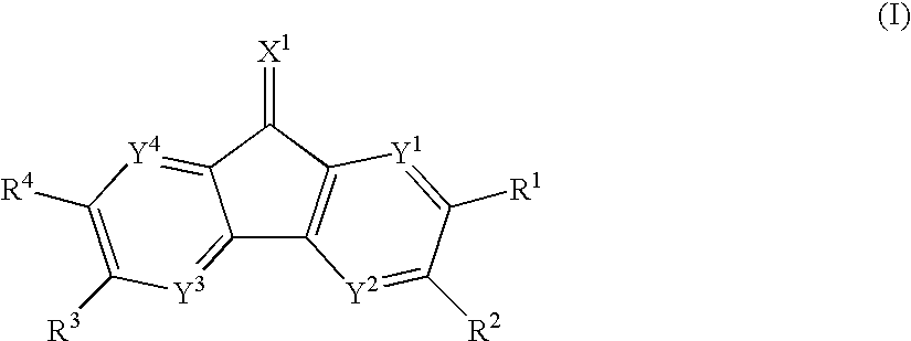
C12=[Y3]C([R3])=C([R4])[Y4]=C1C(=[X1])C1=C2[Y2]=C([R2])C([R1])=[Y1]1
